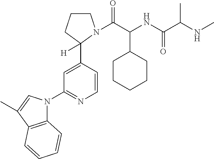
C1=CC(C2([H])CCCN2C(C(NC(C(NC)C)=O)C2CCCCC2)=O)=CC(N2C3=C(C(C)=C2)C=CC=C3)=N1
